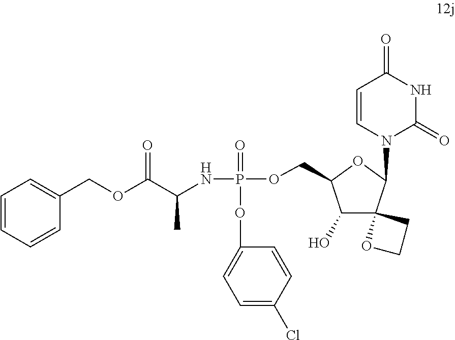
C1(COC(C(NP(=O)(OC2=CC=C(Cl)C=C2)OCC2C(O)C3(C(N4C=CC(=O)NC4=O)O2)CCO3)C)=O)=CC=CC=C1
